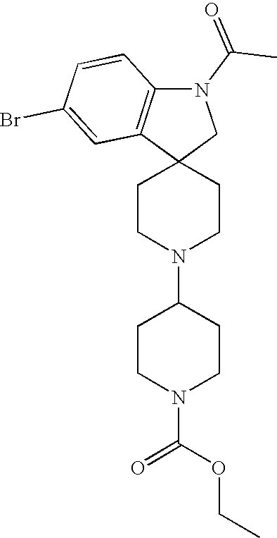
C1CN(C2CCN(C(OCC)=O)CC2)CCC12CN(C(C)=O)C1=C2C=C(Br)C=C1
